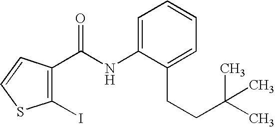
C1(I)=C(C(NC2=CC=CC=C2CCC(C)(C)C)=O)C=CS1
